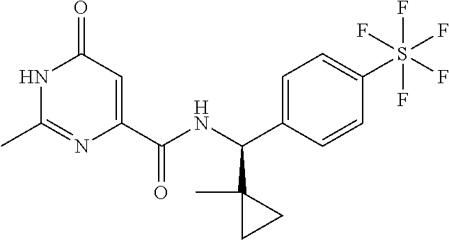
CC1=NC(C(=O)NC(C2(C)CC2)C2=CC=C(S(F)(F)(F)(F)F)C=C2)=CC(=O)N1
